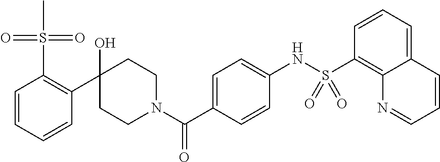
C1=CC=CC(C2(O)CCN(C(C3=CC=C(NS(C4=C5C(=CC=C4)C=CC=N5)(=O)=O)C=C3)=O)CC2)=C1S(=O)(=O)C
